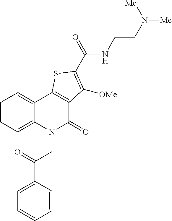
C1=CC(C(=O)CN2C(=O)C3=C(C4=CC=CC=C24)SC(C(=O)NCCN([Me])[Me])=C3[OMe])=CC=C1
